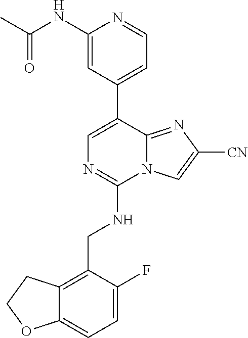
N1=CC=C(C2=CN=C(NCC3=C4C(=CC=C3F)OCC4)N3C2=NC([CN])=C3)C=C1NC(C)=O
